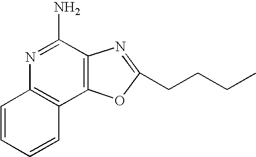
N1=C(N)C2=C(C3=C1C=CC=C3)OC(CCCC)=N2
